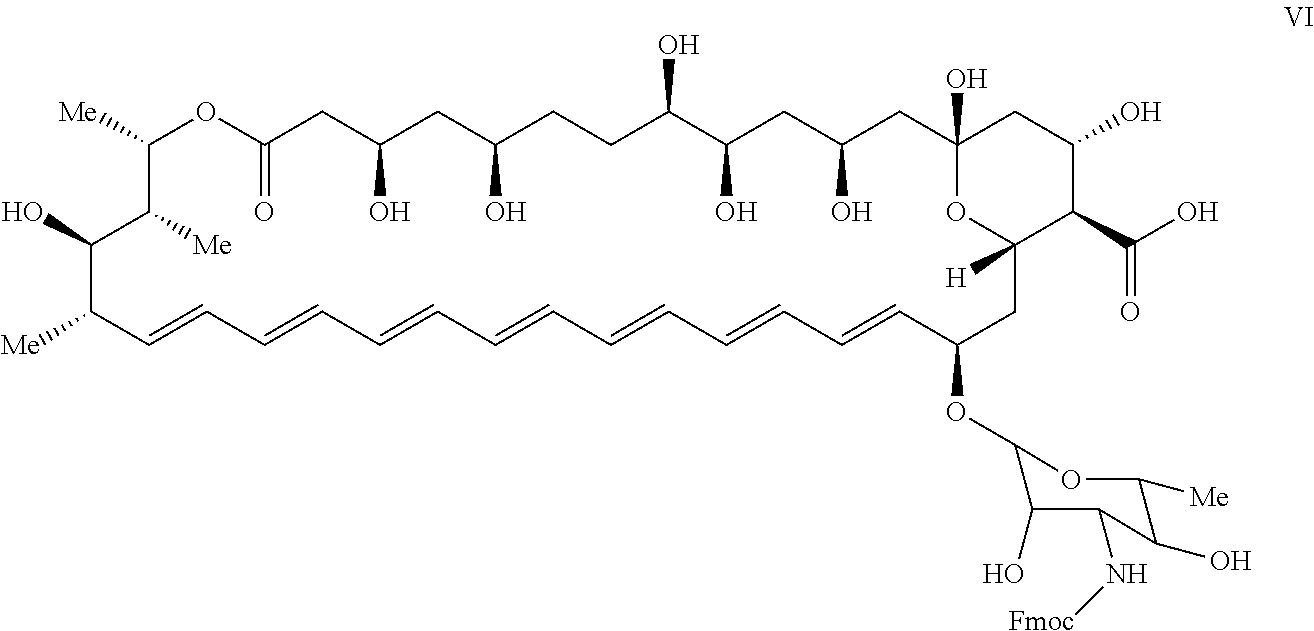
C1([Me])OC(=O)CC(O)CC(O)CCC(O)C(O)CC(O)CC2(O)CC(O)C(C(O)=O)C([H])(O2)CC(OC2C(O)C(N[Fmoc])C(O)C([Me])O2)C=CC=CC=CC=CC=CC=CC=CC([Me])C(O)C1[Me]
